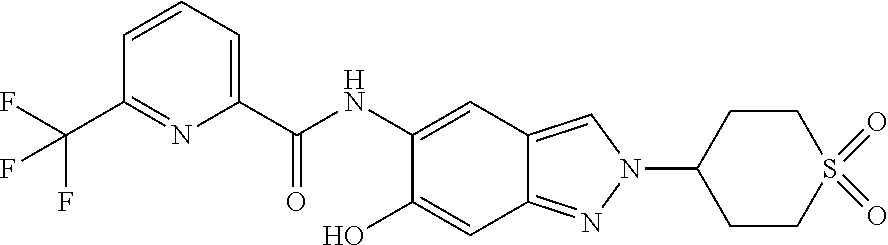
C1(C(NC2=CC3=CN(C4CCS(=O)(=O)CC4)N=C3C=C2O)=O)=CC=CC(C(F)(F)F)=N1
